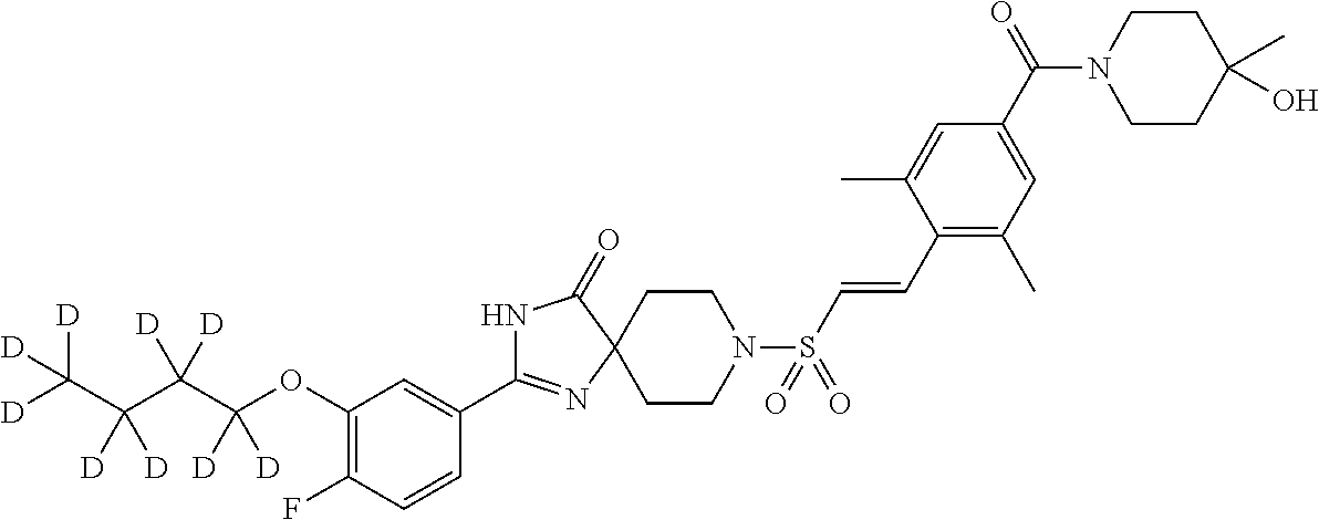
N1C(C2=CC(OC(C(C(C([D])([D])[D])([D])[D])([D])[D])([D])[D])=C(F)C=C2)=NC2(C1=O)CCN(S(C=CC1=C(C)C=C(C(N3CCC(C)(O)CC3)=O)C=C1C)(=O)=O)CC2
